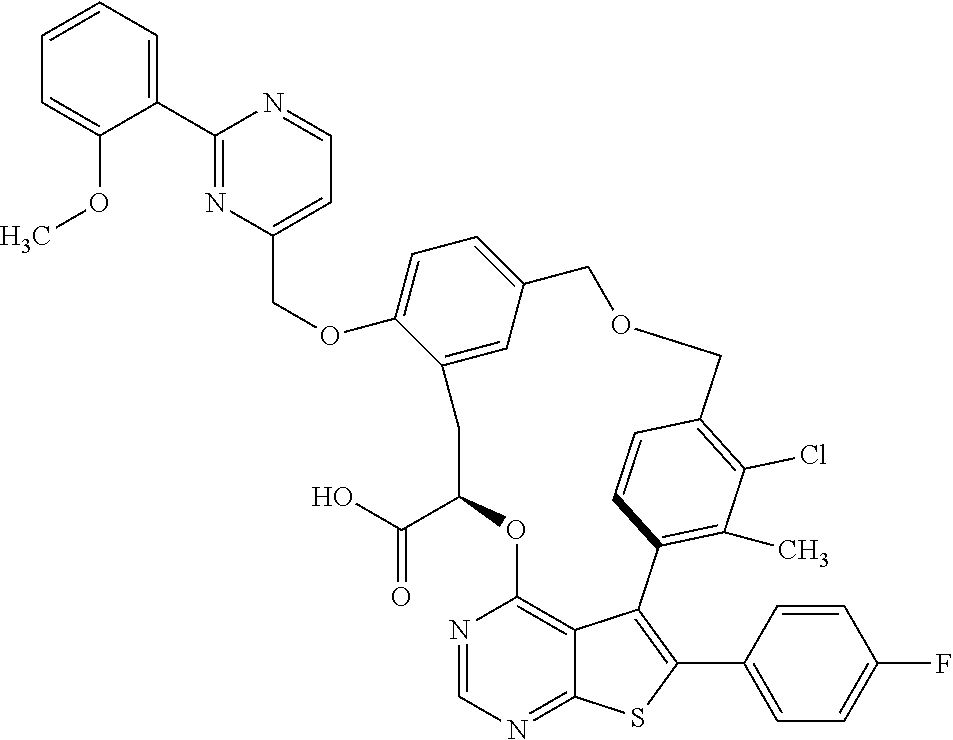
C1=CC=C(C2=NC(COC3=CC=C4C=C3CC(C(=O)O)OC3=C5C(=NC=N3)SC(C3=CC=C(F)C=C3)=C5C3=C(C)C(Cl)=C(C=C3)COC4)=CC=N2)C(OC)=C1
